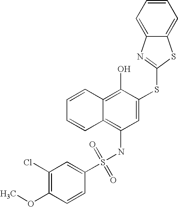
C1=CC=CC2=C(O)C(SC3=NC4=CC=CC=C4S3)=CC(NS(C3=CC(Cl)=C(OC)C=C3)(=O)=O)=C12
